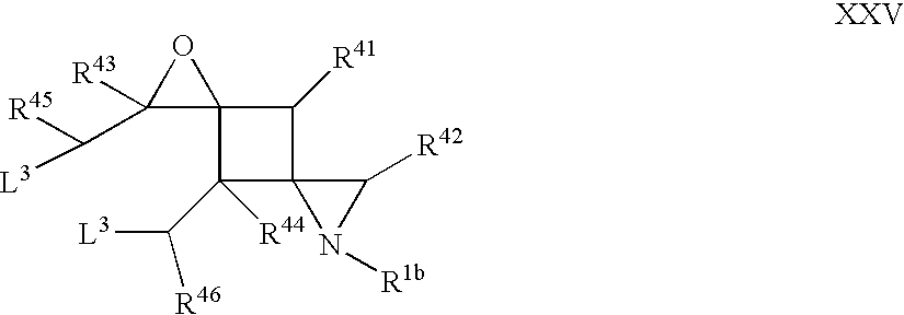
C1(C([R45])[L3])([R43])C2(O1)C(C([R46])[L3])([R44])C1(C2[R41])N([R1b])C1[R42]
